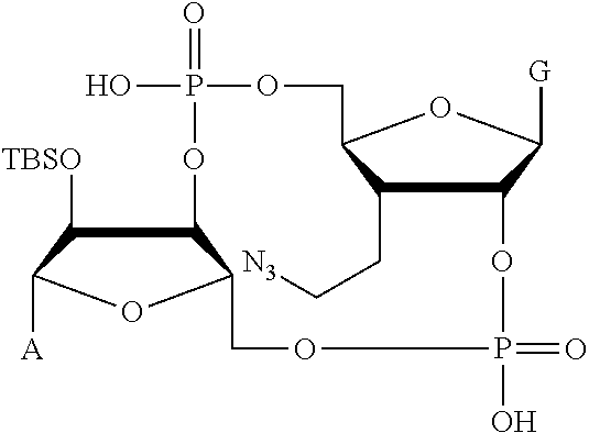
C1(CC[N3])C2C([G])OC1COP(=O)(O)OC1C([TBSO])C([A])OC1COP(O)(=O)O2
